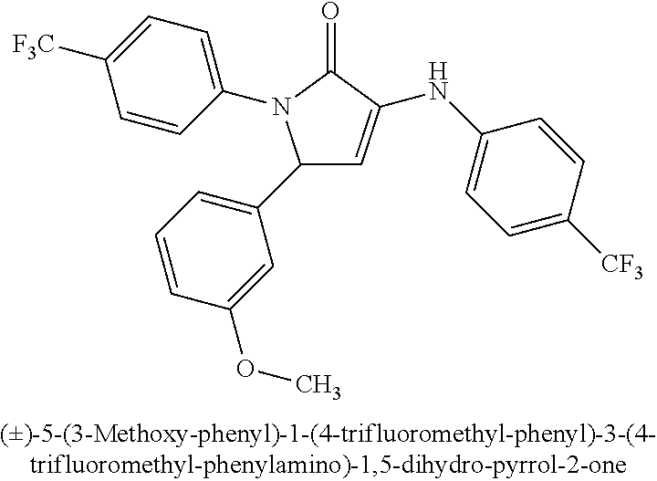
C1(C2=CC=CC(OC)=C2)C=C(NC2=CC=C([CF3])C=C2)C(=O)N1C1=CC=C([CF3])C=C1
